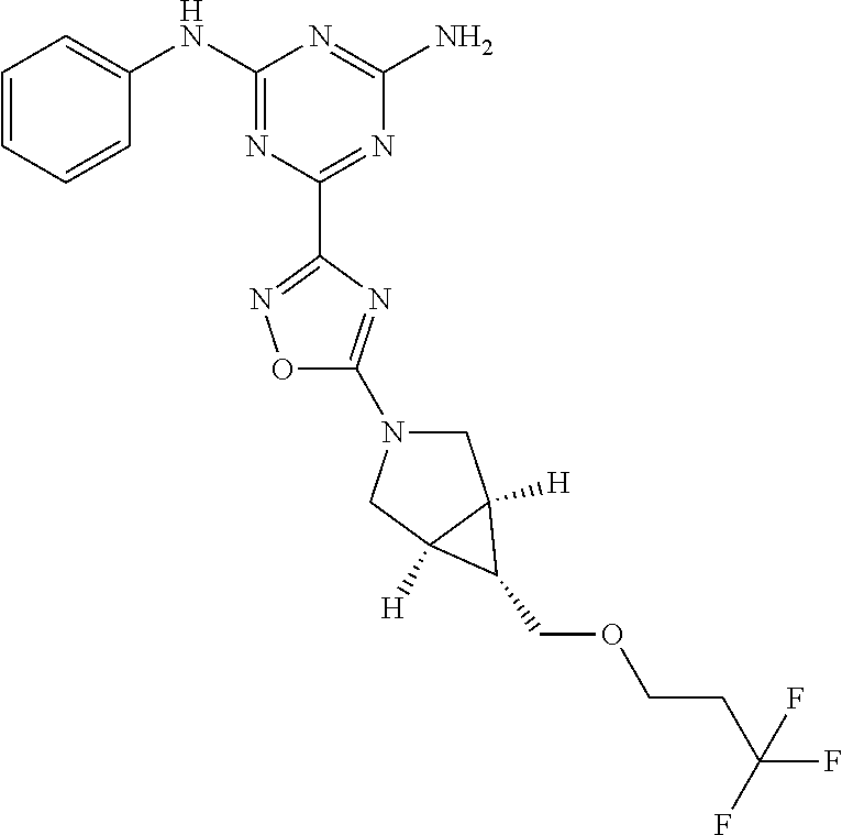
C1=CC=CC(NC2=NC(C3=NOC(N4CC5([H])C([H])(C4)C5COCCC(F)(F)F)=N3)=NC(N)=N2)=C1
